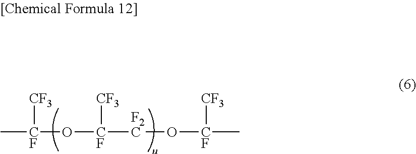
C[CF]([CF3])O[CF]([CF3])[F2C]O[CF]([CF3])C
